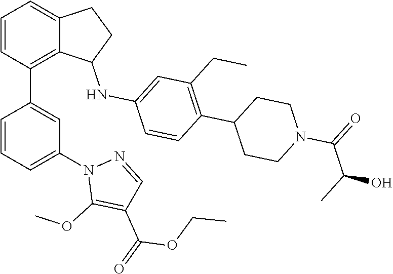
C1=CC(C2=CC(N3C(OC)=C(C(=O)OCC)C=N3)=CC=C2)=C2C(=C1)CCC2NC1=CC(CC)=C(C2CCN(C(=O)C(C)O)CC2)C=C1
